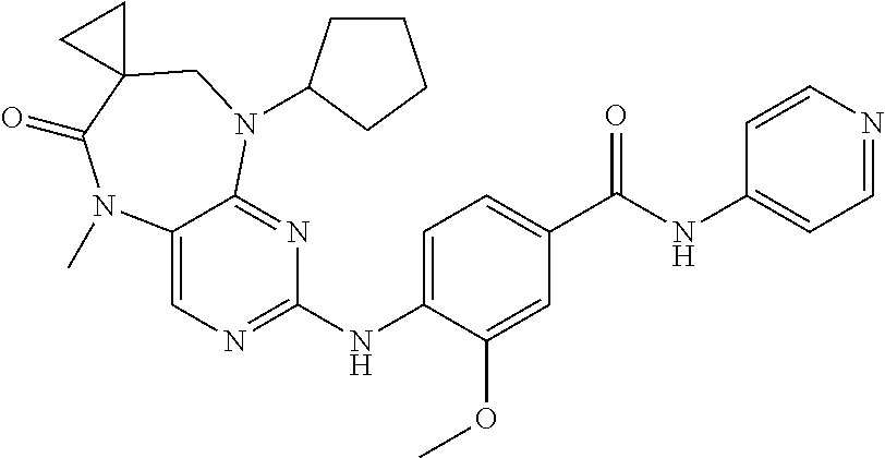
C1(NC2=NC=C3C(=N2)N(C2CCCC2)CC2(C(=O)N3C)CC2)=CC=C(C(NC2=CC=NC=C2)=O)C=C1OC
